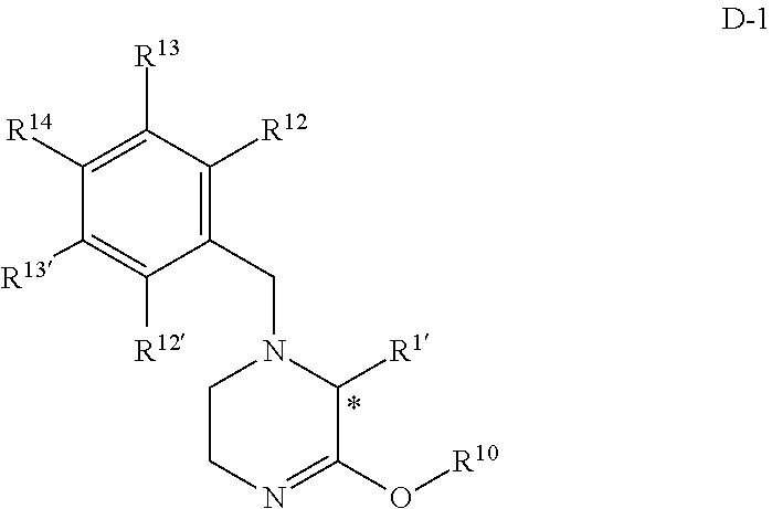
C1([R14])=C([R13])C([R12])=C(CN2CCN=C(O[R10])C2[R1])C([R12])=C1[R13]
